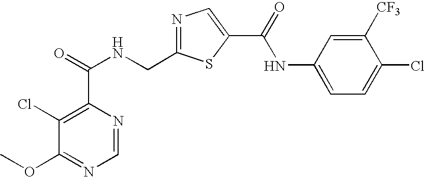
C1=NC(C(=O)NCC2=NC=C(C(NC3=CC=C(Cl)C([CF3])=C3)=O)S2)=C(Cl)C(OC)=N1
